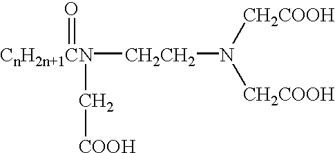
[CnH2n+1CN]([CH2CH2]N([CH2COOH])[CH2COOH])(=O)C[COOH]
